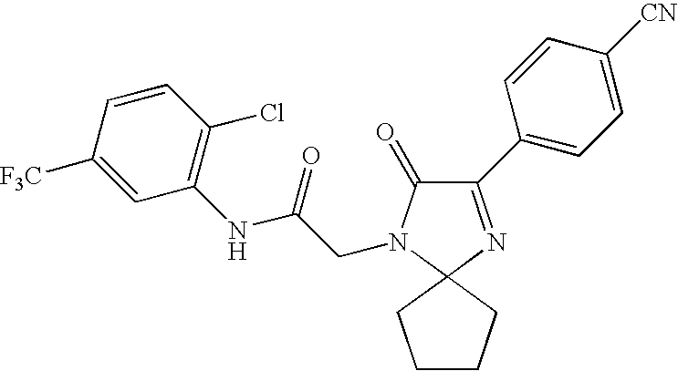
C1(C2=CC=C([CN])C=C2)=NC2(N(CC(NC3=C(Cl)C=CC([F3C])=C3)=O)C1=O)CCCC2
